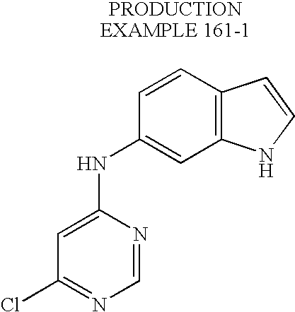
C1=C(NC2=CC3=C(C=C2)C=CN3)N=CN=C1Cl
